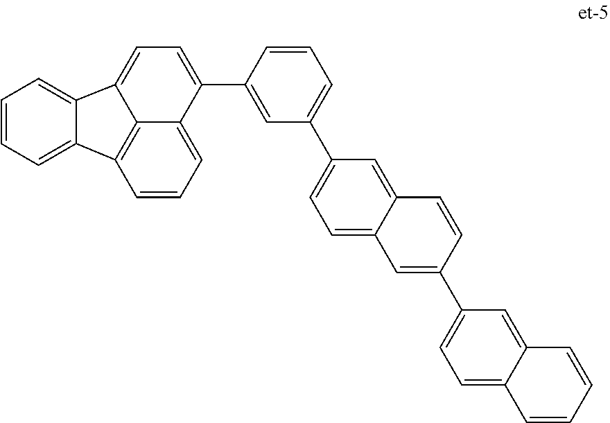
C1=CC=C2C3=C1C1=CC=CC=C1C3=CC=C2C1=CC(C2=CC=C3C(=C2)C=CC(C2=CC=C4C(=C2)C=CC=C4)=C3)=CC=C1
